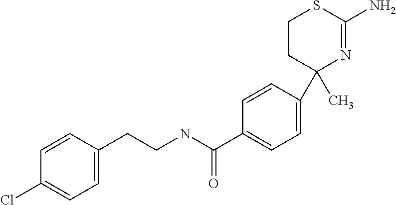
C1CC(C)(C2=CC=C(C(NCCC3=CC=C(Cl)C=C3)=O)C=C2)N=C(N)S1
